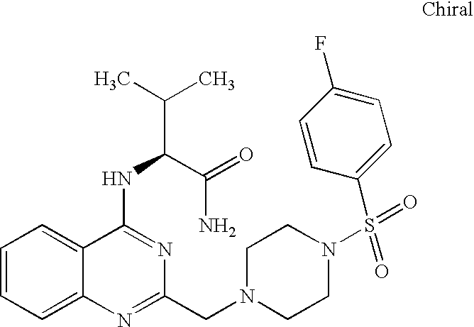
C1=CC=C2C(=C1)C(NC(C(C)C)C(=O)N)=NC(CN1CCN(S(=O)(C3=CC=C(F)C=C3)=O)CC1)=N2
